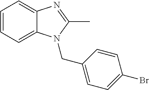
C1=CC=C2C(=C1)N=C(C)N2CC1=CC=C(Br)C=C1
